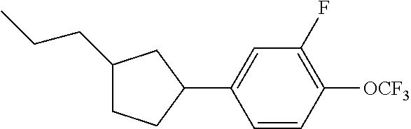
C1(CCC)CCC(C2=CC(F)=C([OCF3])C=C2)C1
